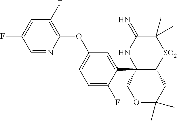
C12(C3=CC(OC4=C(F)C=C(F)C=N4)=CC=C3F)C(CC(C)(C)OC1)[SO2]C(C)(C)C(=N)N2
